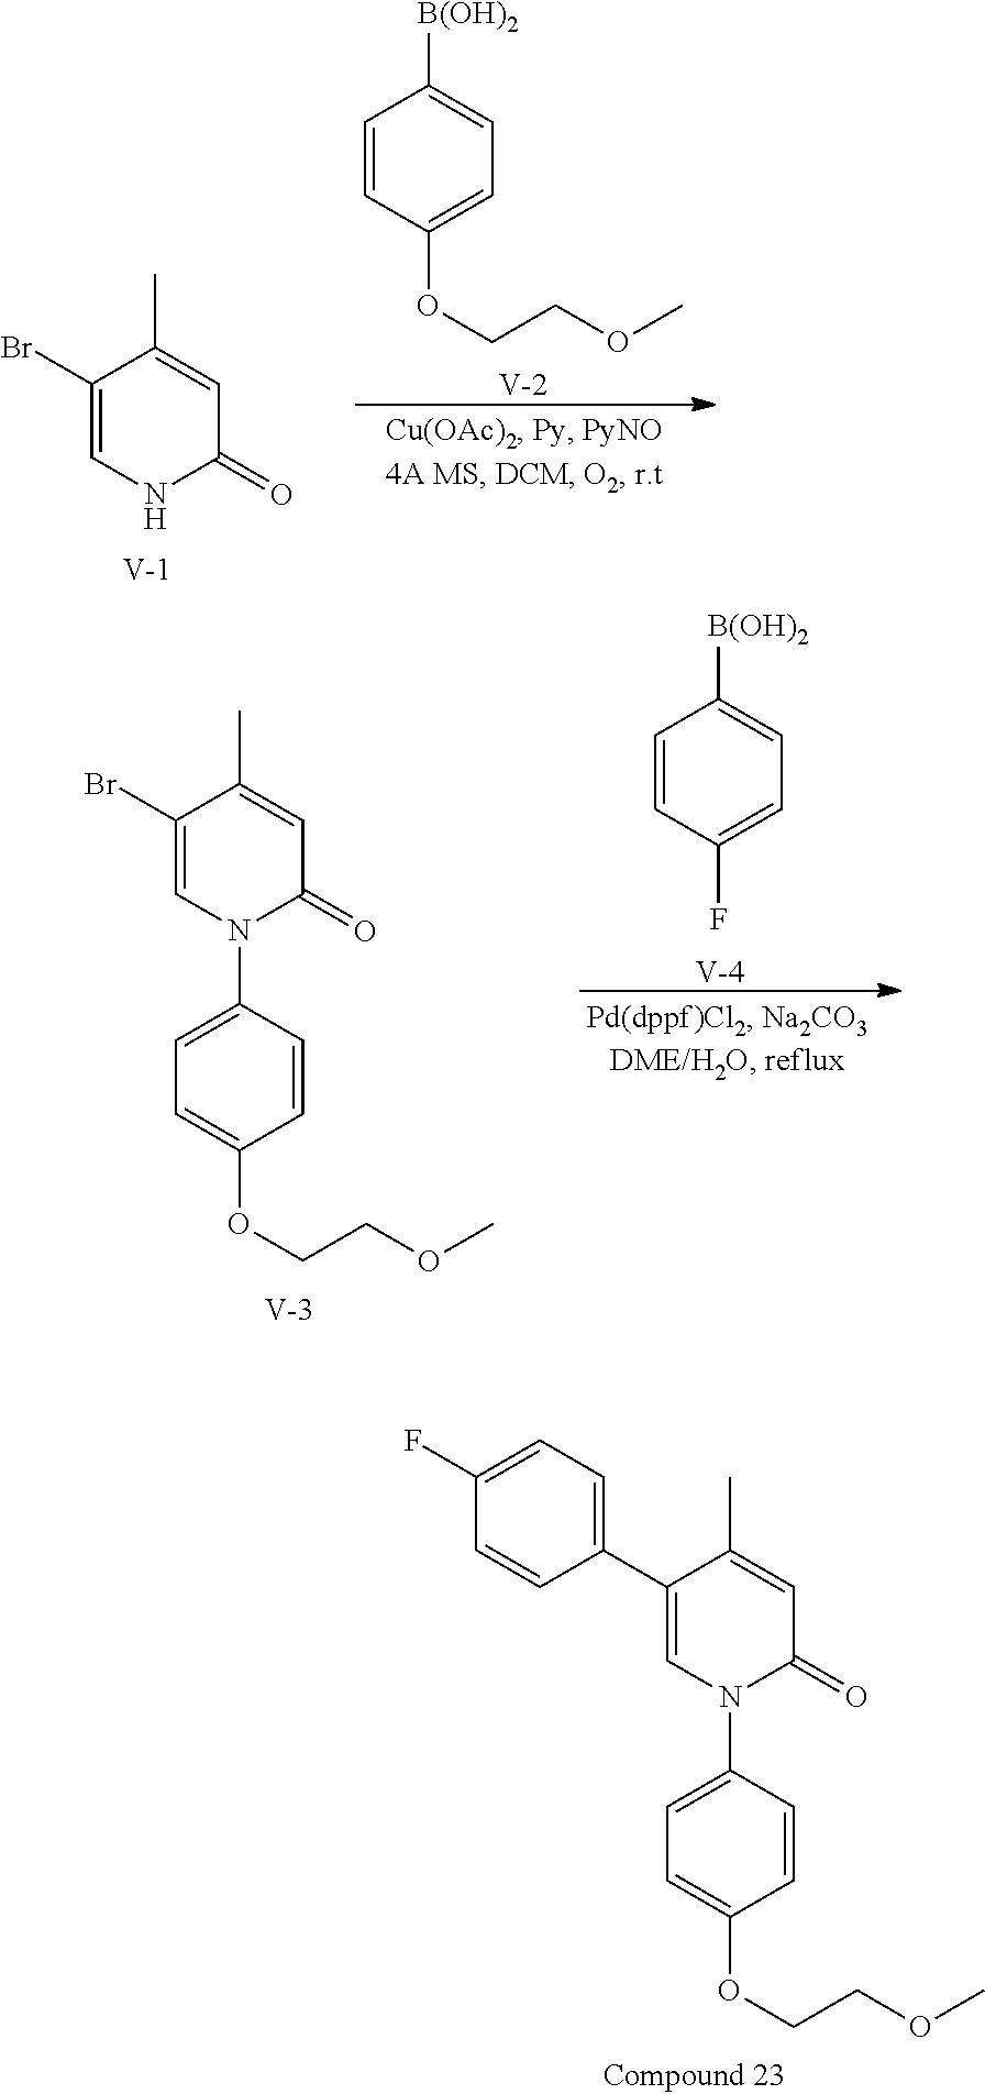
C1(Br)=CNC(=O)C=C1C.[V].C1=CC(OCCOC)=CC=C1[B(OH)2].[V].C1(Br)=CN(C2=CC=C(OCCOC)C=C2)C(=O)C=C1C.[V].C1=CC(F)=CC=C1[B(OH)2].[V].C1(C2=CC=C(F)C=C2)=CN(C2=CC=C(OCCOC)C=C2)C(=O)C=C1C
